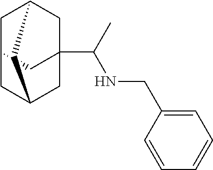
C1=CC=CC=C1CNC(C12CC3CC(C1)CC(C2)C3)C
